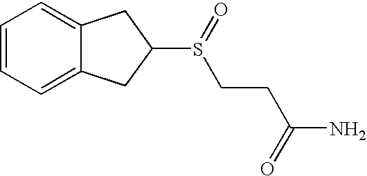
C1=CC=C2C(=C1)CC(S(CCC(N)=O)=O)C2
